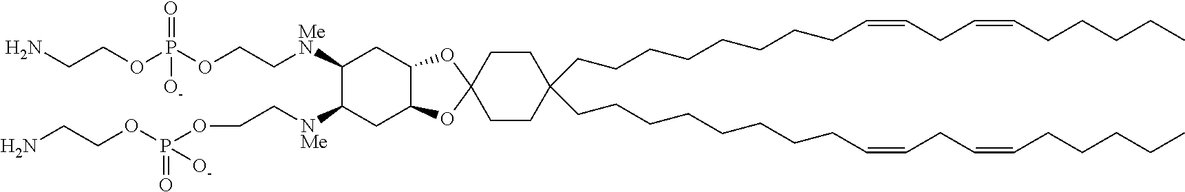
C(CCCCCCCC=CCC=CCCCCC)C1(CCCCCCCCC=CCC=CCCCCC)CCC2(OC3C(O2)CC([MeN]CCOP(OCCN)(=O)[O-])C([NMe]CCOP(OCCN)(=O)[O-])C3)CC1
